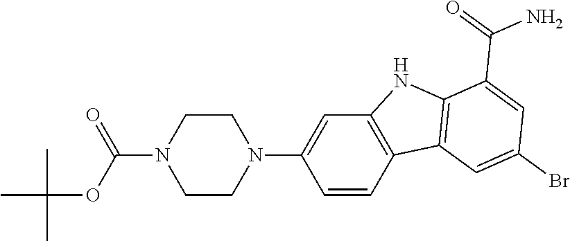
C1=C(N2CCN(C(OC(C)(C)C)=O)CC2)C=CC2=C1NC1=C2C=C(Br)C=C1C(=O)N
